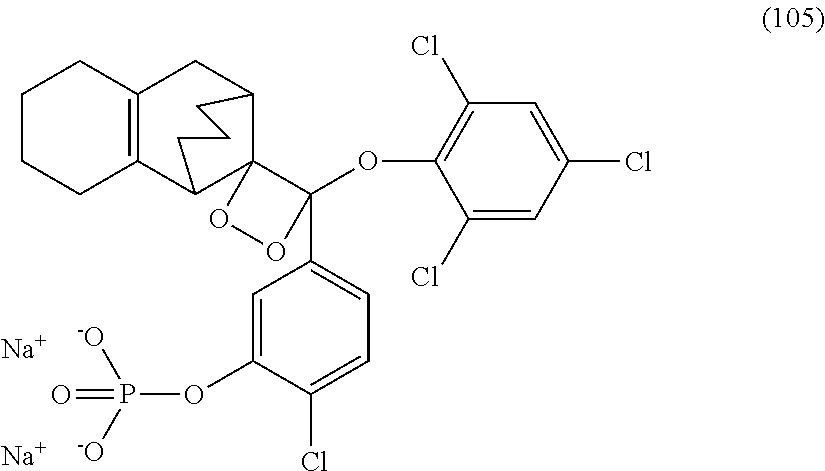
C12=C(CC3C4(C1CCC3)C(OC1=C(Cl)C=C(Cl)C=C1Cl)(C1=CC=C(Cl)C(OP([-O])([-O])=O)=C1)OO4)CCCC2.[Na].[Na]
